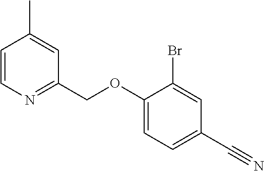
C1=CN=C(COC2=CC=C(C#N)C=C2Br)C=C1C
